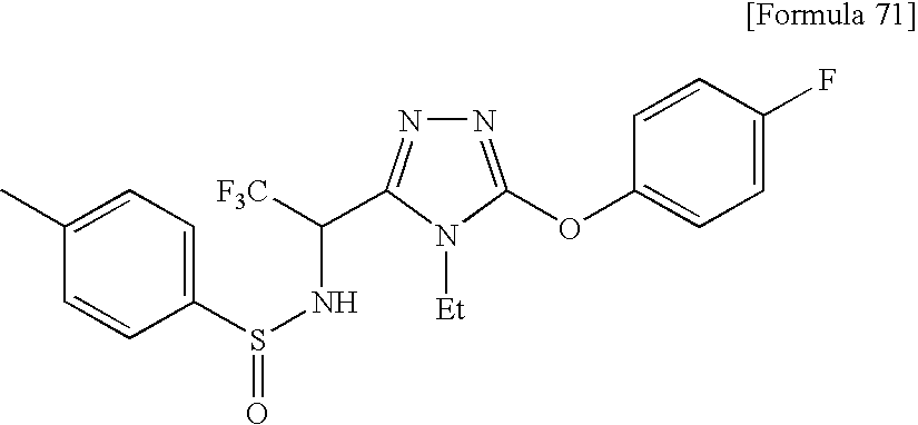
N1=C(OC2=CC=C(F)C=C2)N([Et])C(C(NS(=O)C2=CC=C(C)C=C2)[F3C])=N1
